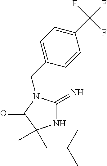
N1C(=N)N(CC2=CC=C(C(F)(F)F)C=C2)C(=O)C1(C)CC(C)C
